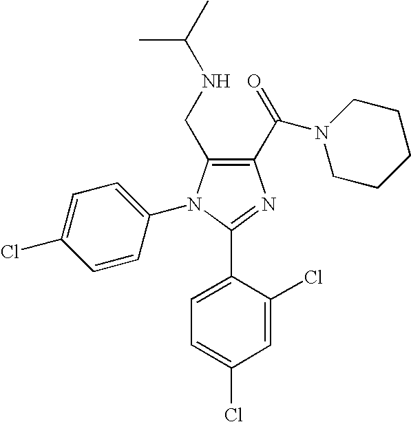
C1(CNC(C)C)=C(C(=O)N2CCCCC2)N=C(C2=CC=C(Cl)C=C2Cl)N1C1=CC=C(Cl)C=C1
